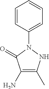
C1(N)=C(C)NN(C2=CC=CC=C2)C1=O
